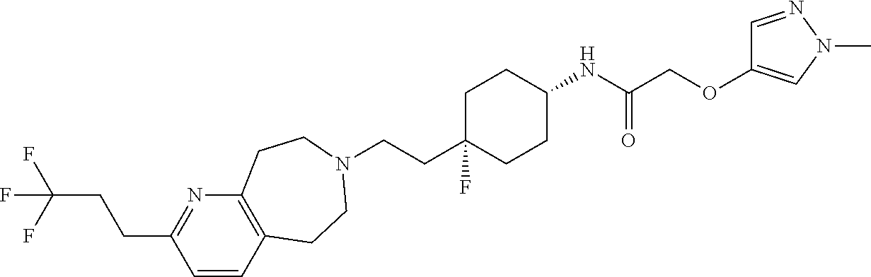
C1=CC2=C(N=C1CCC(F)(F)F)CCN(CCC1(F)CCC(NC(COC3=CN(C)N=C3)=O)CC1)CC2
